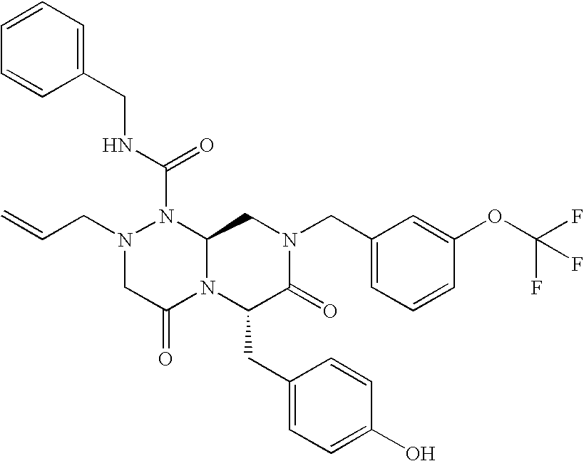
N1(C(NCC2=CC=CC=C2)=O)N(CC=C)CC(=O)N2C1CN(CC1=CC=CC(OC(F)(F)F)=C1)C(=O)C2CC1=CC=C(O)C=C1
